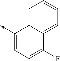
C1(->C)=CC=C(F)C2=CC=CC=C12
